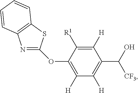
C1([H])=C([R1])C(OC2=NC3=C(S2)C=CC=C3)=C([H])C([H])=C1C(O)[CF3]
